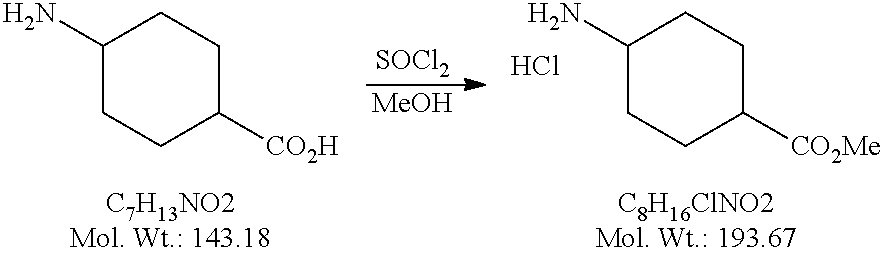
C1(N)CCC([CO2H])CC1.[SOCl2].[MeOH].C1(N)CCC([CO2Me])CC1.Cl
